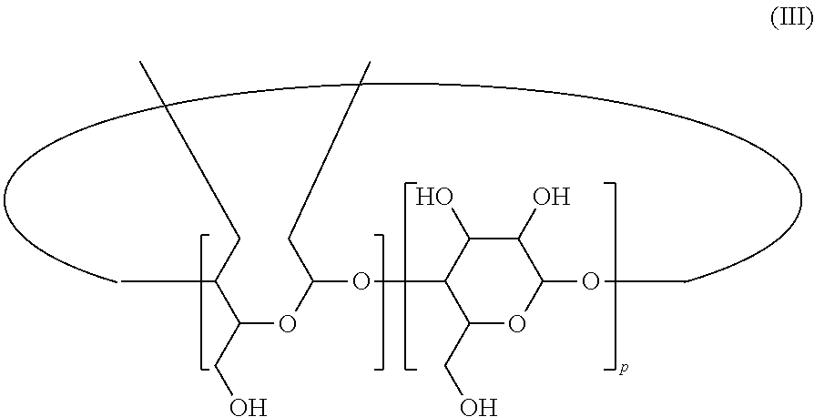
C(C)C(C)C(OC(CC)OC1C(CO)OC(OC)C(O)C1O)CO
